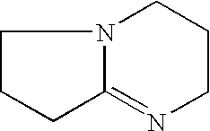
C1CCC2=NCCCN12
